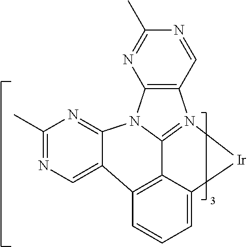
C1(C)=NC=C2C3=C4C5=N(C6=C(N5C2=N1)N=C(C)N=C6)[Ir]C4=CC=C3
